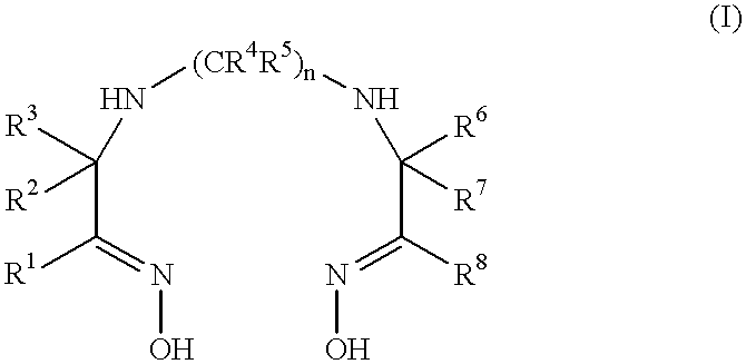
C(C([R1])=NO)([R3])(N[(CR4R5)n]NC(C([R8])=NO)([R6])[R7])[R2]
